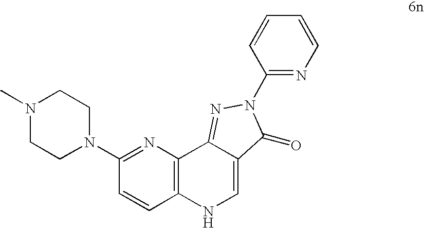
N1=C(N2CCN(C)CC2)C=CC2=C1C1=NN(C3=NC=CC=C3)C(=O)C1=CN2
